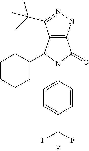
C12=C(NN=C1C(C)(C)C)C(=O)N(C1=CC=C(C(F)(F)F)C=C1)C2C1CCCCC1
